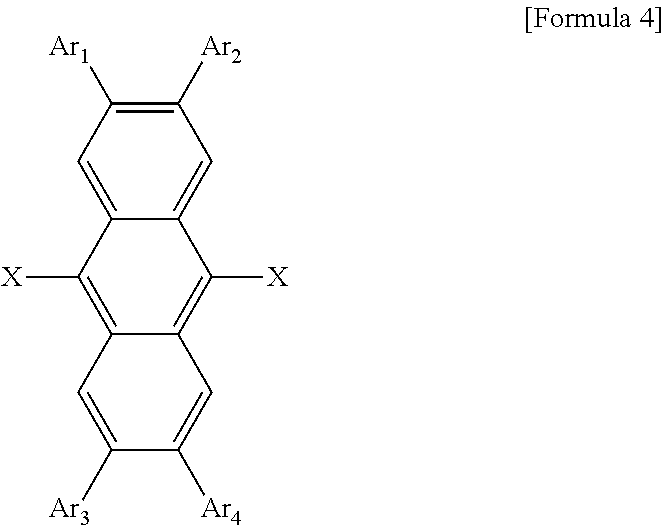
C1([Ar2])=C([Ar1])C=C2C(=C1)C([X])=C1C(=C2[X])C=C([Ar3])C([Ar4])=C1
